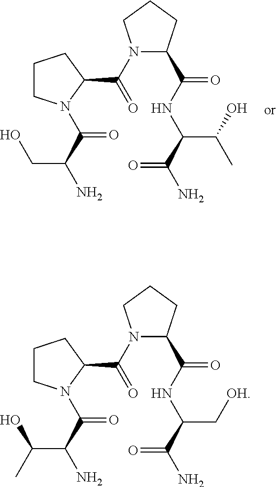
N1(C(=O)C2N(C(=O)C(C(C)O)N)CCC2)C(C(NC(C[OH])C(N)=O)=O)CCC1.N1(C(=O)C2N(C(=O)C(CO)N)CCC2)C(C(NC(C(C)O)C(N)=O)=O)CCC1
